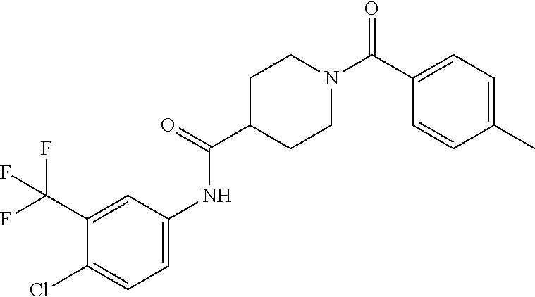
C1(C(N2CCC(C(=O)NC3=CC=C(Cl)C(C(F)(F)F)=C3)CC2)=O)=CC=C(C)C=C1
